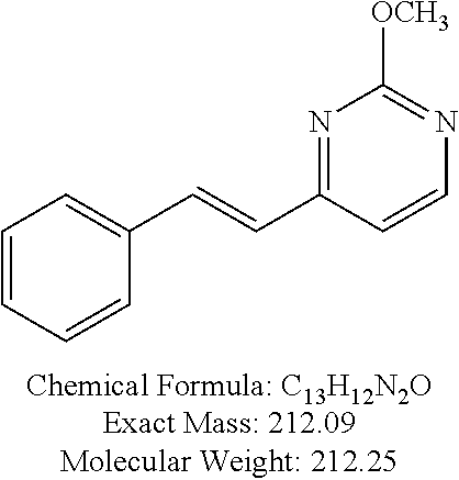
C1=CC=CC(C=CC2=NC([OCH3])=NC=C2)=C1
